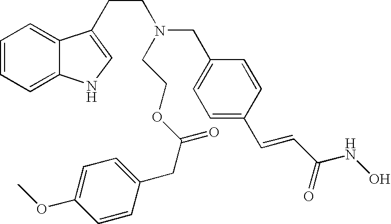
C1=CC=C2C(=C1)C(CCN(CC1=CC=C(C=CC(NO)=O)C=C1)CCOC(CC1=CC=C(OC)C=C1)=O)=CN2
